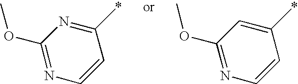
C1(OC)=NC=CC(*)=C1.C1(OC)=NC=CC(*)=N1
